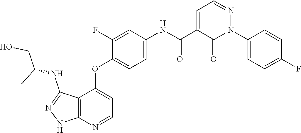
C12=C(N=CC=C1OC1=CC=C(NC(C3=CC=NN(C4=CC=C(F)C=C4)C3=O)=O)C=C1F)NN=C2NC(CO)C
